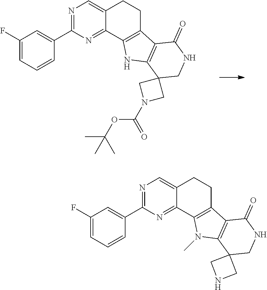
C1(F)=CC=CC(C2=NC=C3C(=N2)C2=C(CC3)C3=C(N2)C2(CNC3=O)CN(C(OC(C)(C)C)=O)C2)=C1.C1(F)=CC=CC(C2=NC=C3C(=N2)C2=C(CC3)C3=C(N2C)C2(CNC3=O)CNC2)=C1
